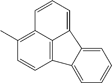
CC1=C2C3=C(C=C1)C1=CC=CC=C1C3=CC=C2
